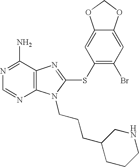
N1=C(N)C2=C(N=C1)N(CCCC1CCCNC1)C(SC1=C(Br)C=C3C(=C1)OCO3)=N2
